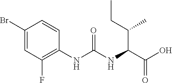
C1(Br)=CC(F)=C(NC(NC(C(O)=O)C(CC)C)=O)C=C1
